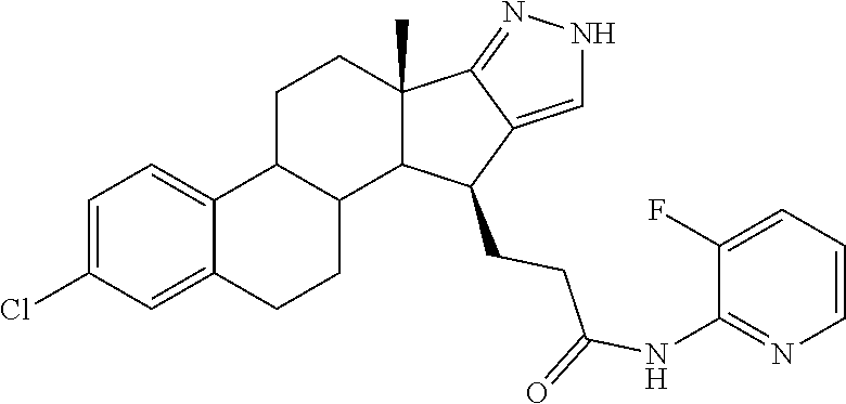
C1=C(Cl)C=C2C(=C1)C1C(CC2)C2C(C)(CC1)C1=NNC=C1C2CCC(=O)NC1=NC=CC=C1F
